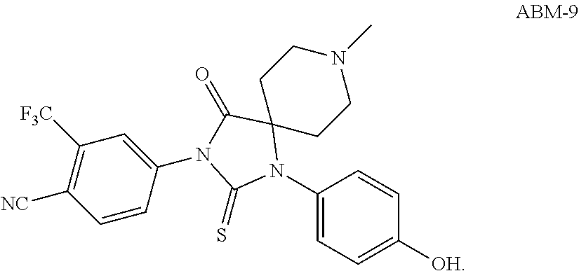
C1(N2C3(C(=O)N(C4=CC([F3C])=C([NC])C=C4)C2=S)CCN(C)CC3)=CC=C([OH])C=C1
